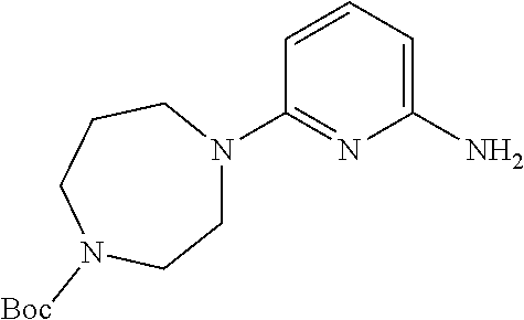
C1(N)=CC=CC(N2CCCN([Boc])CC2)=N1
